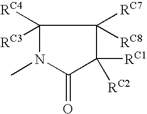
C1([RC3])([RC4])N(C)C(=O)C([RC2])([RC1])C1([RC7])[RC8]
